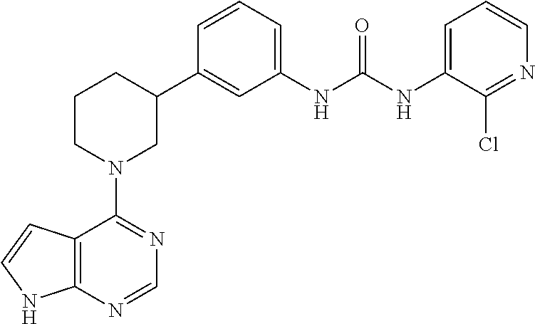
C12=C(N=CN=C1N1CC(C3=CC(NC(NC4=CC=CN=C4Cl)=O)=CC=C3)CCC1)NC=C2
